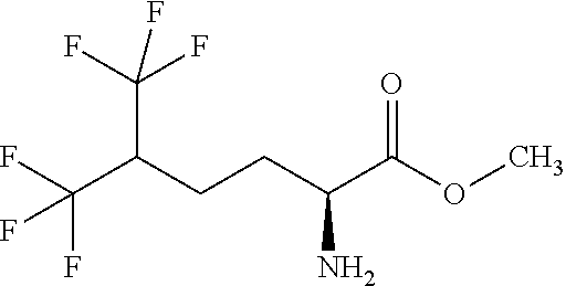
FC(C(CCC(C(OC)=O)N)C(F)(F)F)(F)F
